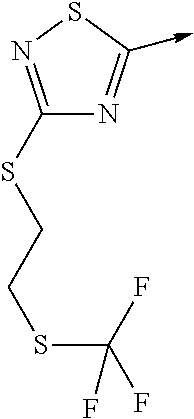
C1(SCCSC(F)(F)F)=NSC(->C)=N1
